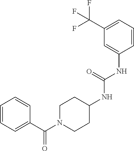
C1=CC=C(C(N2CCC(NC(NC3=CC(C(F)(F)F)=CC=C3)=O)CC2)=O)C=C1
